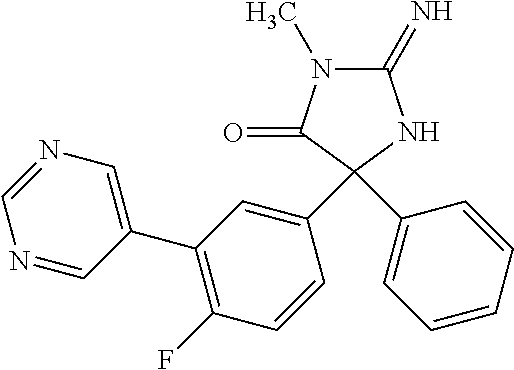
N1=CN=CC(C2=C(F)C=CC(C3(C4=CC=CC=C4)C(=O)N(C)C(=N)N3)=C2)=C1
